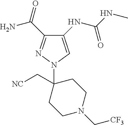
C1(NC(NC)=O)=CN(C2(C[NC])CCN(C[CF3])CC2)N=C1C(N)=O
